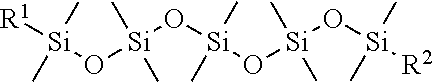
[R1][Si](O[Si](O[Si](O[Si](O[Si]([R2])(C)C)(C)C)(C)C)(C)C)(C)C
